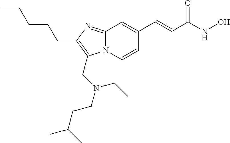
N12C(=NC(CCCCC)=C1CN(CCC(C)C)CC)C=C(C=CC(NO)=O)C=C2
